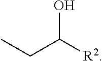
CCC([R2])O
